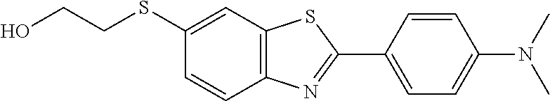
C1(SCCO)=CC2=C(C=C1)N=C(C1=CC=C(N(C)C)C=C1)S2
